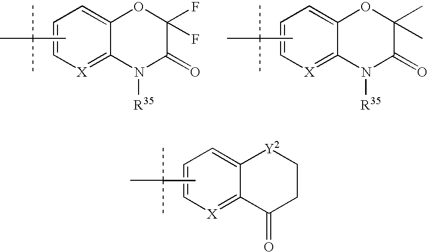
CC(C)(C)C.[X]1=C2C(=CC=C1)[Y2]CCC2=O.CC(C)(C)C.[X]1=C2C(=CC=C1)OC(F)(F)C(=O)N2[R35].CC(C)(C)C.[X]1=C2C(=CC=C1)OC(C)(C)C(=O)N2[R35]
